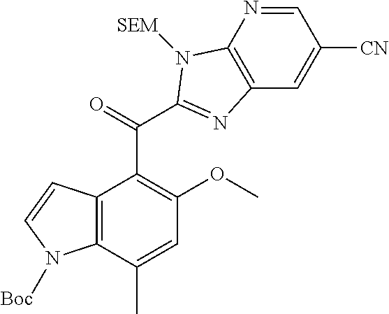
C12=C(C(C)=CC(OC)=C1C(=O)C1=NC3=C(N=CC([CN])=C3)N1[SEM])N([Boc])C=C2
